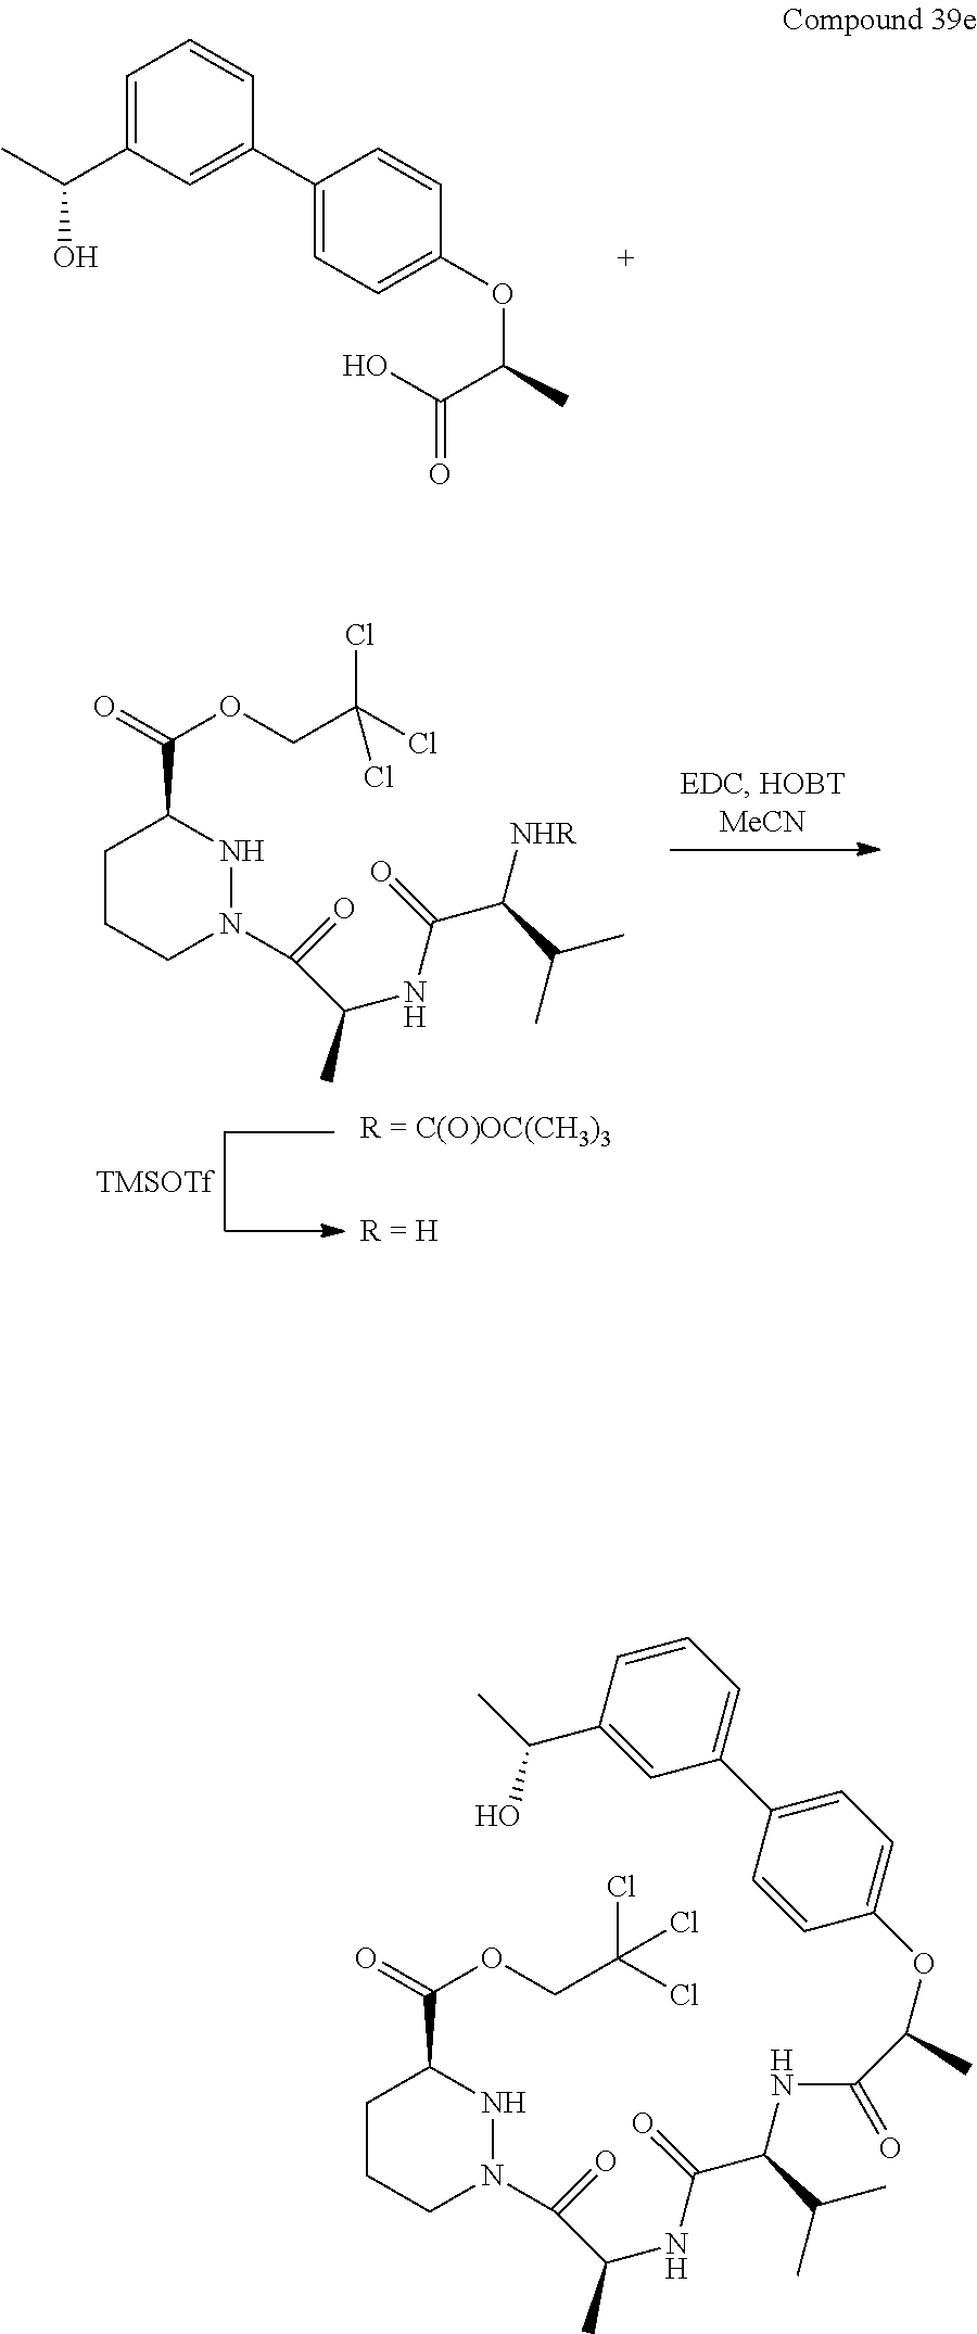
C1=C(C(C)O)C=C(C2=CC=C(OC(C)C(O)=O)C=C2)C=C1.C1CCN(C(=O)C(NC(C([NHR])C(C)C)=O)C)NC1C(=O)OCC(Cl)(Cl)Cl.[TMSOTf].C1CCN(C(=O)C(NC(C(NC(=O)C(OC2=CC=C(C3=CC=CC(C(C)O)=C3)C=C2)C)C(C)C)=O)C)NC1C(=O)OCC(Cl)(Cl)Cl
